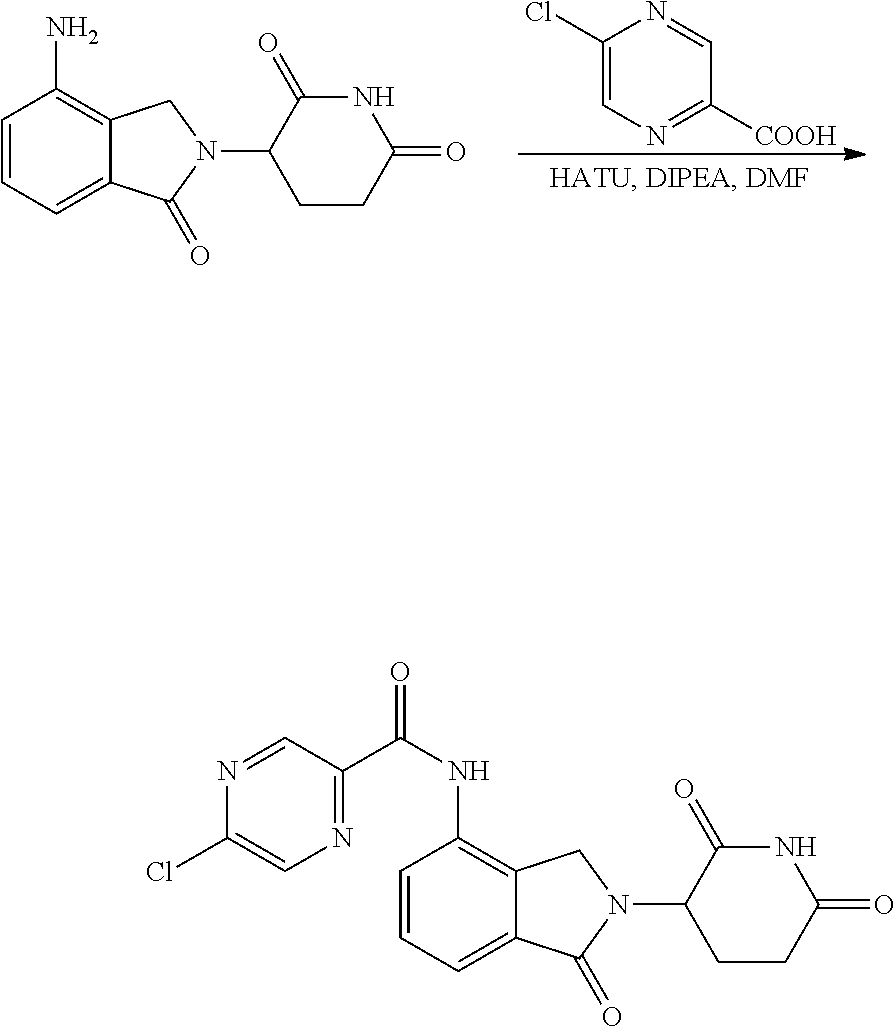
C1=CC=C2C(=C1N)CN(C1CCC(=O)NC1=O)C2=O.C1(Cl)=CN=C([COOH])C=N1.C1=CC=C2C(=C1NC(=O)C1=NC=C(Cl)N=C1)CN(C1CCC(=O)NC1=O)C2=O
